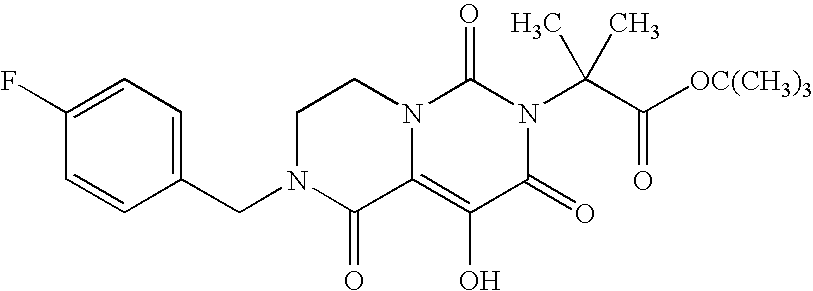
C1(F)=CC=C(CN2C(=O)C3=C(O)C(=O)N(C(C([OC(CH3)3])=O)(C)C)C(=O)N3CC2)C=C1
